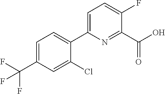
FC(F)(F)C1=CC=C(C2=CC=C(F)C(C(O)=O)=N2)C(Cl)=C1
